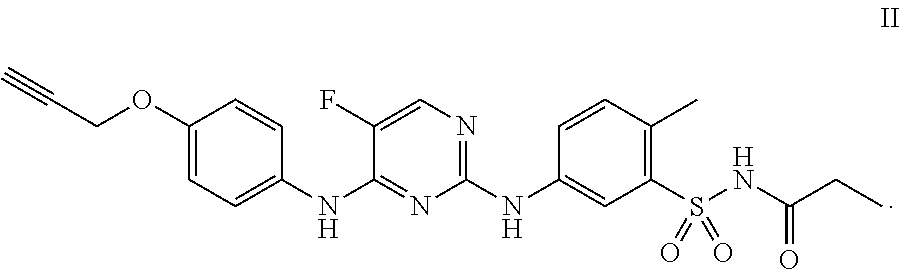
C1(OCC#C)=CC=C(NC2=NC(NC3=CC(S(=O)(=O)NC(CC)=O)=C(C)C=C3)=NC=C2F)C=C1
